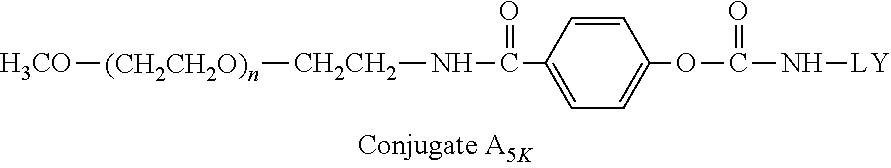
[H3CO][(CH2CH2O)n][CH2CH2]NC(=O)C1=CC=C(OC(=O)N[LY])C=C1
